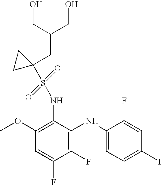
C1(F)=C(NC2=CC=C(I)C=C2F)C(NS(C2(CC(CO)CO)CC2)(=O)=O)=C(OC)C=C1F
